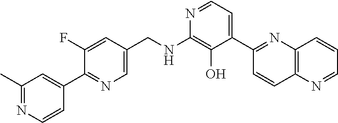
N1=CC=C(C2=NC3=C(C=C2)N=CC=C3)C(O)=C1NCC1=CN=C(C2=CC(C)=NC=C2)C(F)=C1
